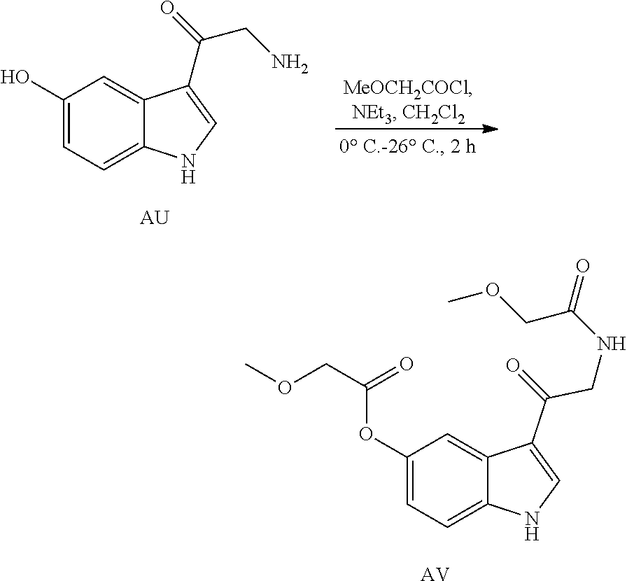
C1(O)=CC=C2C(=C1)C(C(=O)CN)=CN2.[AU].C1(OC(COC)=O)=CC=C2C(=C1)C(C(CNC(COC)=O)=O)=CN2.[AV]
